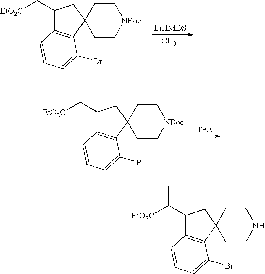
[CH3I].C1(C[EtO2C])C2=C(C3(C1)CC[NBoc]CC3)C(Br)=CC=C2.C1(C([EtO2C])C)C2=C(C3(C1)CC[NBoc]CC3)C(Br)=CC=C2.C1(C([EtO2C])C)C2=C(C3(C1)CCNCC3)C(Br)=CC=C2
